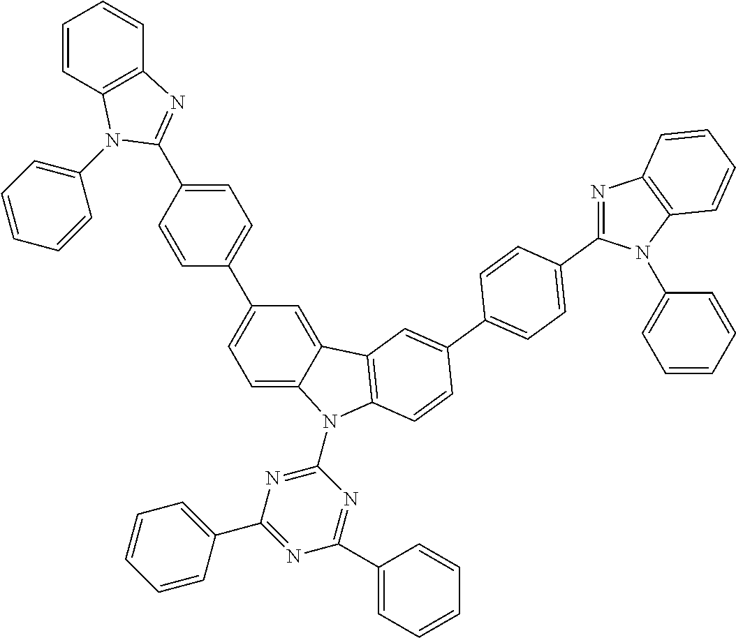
C1=C2C(=CC(C3=CC=C(C4=NC5=C(C=CC=C5)N4C4=CC=CC=C4)C=C3)=C1)C1=C(N2C2=NC(C3=CC=CC=C3)=NC(C3=CC=CC=C3)=N2)C=CC(C2=CC=C(C3=NC4=C(N3C3=CC=CC=C3)C=CC=C4)C=C2)=C1
